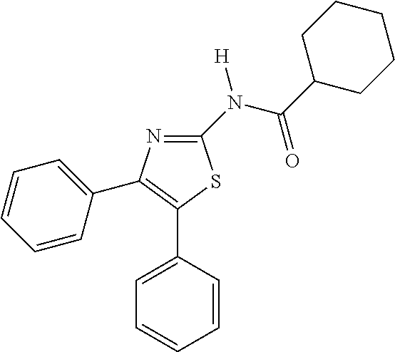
C1(N(C(C2CCCCC2)=O)[H])=NC(C2=CC=CC=C2)=C(C2=CC=CC=C2)S1
